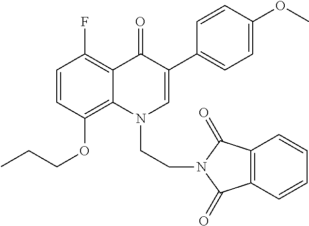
C1=CC(OCCC)=C2C(=C1F)C(=O)C(C1=CC=C(OC)C=C1)=CN2CCN1C(=O)C2=C(C1=O)C=CC=C2
